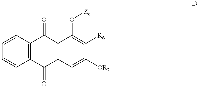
C1=CC2=C(C=C1)C(=O)C1C(C2=O)C=C([OR7])C([R6])=C1O[Zd]
